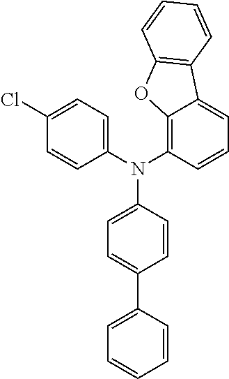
N(C1=C2C(=CC=C1)C1=C(O2)C=CC=C1)(C1=CC=C(C2=CC=CC=C2)C=C1)C1=CC=C(Cl)C=C1
